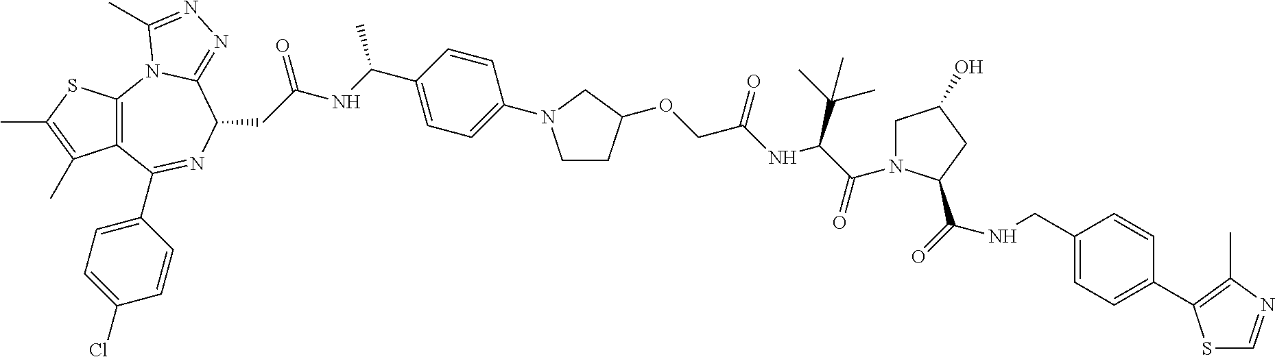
S1C(C)=C(C)C2=C1N1C(=NN=C1C)C(CC(NC(C1=CC=C(N3CCC(OCC(=O)NC(C(C)(C)C)C(=O)N4CC(O)CC4C(NCC4=CC=C(C5=C(C)N=CS5)C=C4)=O)C3)C=C1)C)=O)N=C2C1=CC=C(Cl)C=C1
